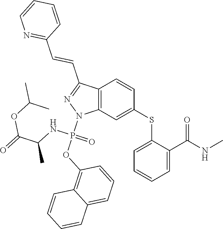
C1(SC2=CC3=C(C=C2)C(C=CC2=NC=CC=C2)=NN3P(OC2=C3C(=CC=C2)C=CC=C3)(NC(C)C(OC(C)C)=O)=O)=CC=CC=C1C(NC)=O
